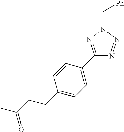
N1=NN(C[Ph])N=C1C1=CC=C(CCC(C)=O)C=C1
